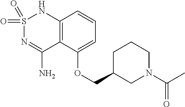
C12=C(C(OCC3CN(C(C)=O)CCC3)=CC=C1)C(N)=NS(=O)(=O)N2
